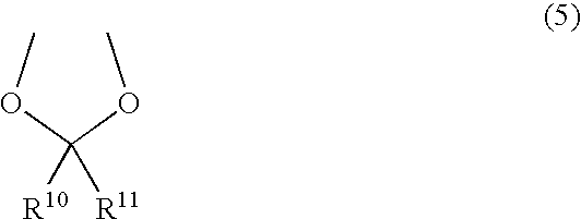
COC(OC)([R10])[R11]
